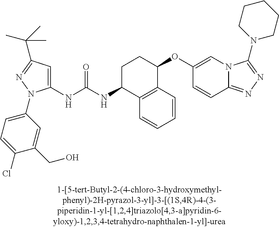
C1(NC(NC2C3=C(C(OC4=CN5C(=NN=C5N5CCCCC5)C=C4)CC2)C=CC=C3)=O)=CC(C(C)(C)C)=NN1C1=CC=C(Cl)C(CO)=C1
